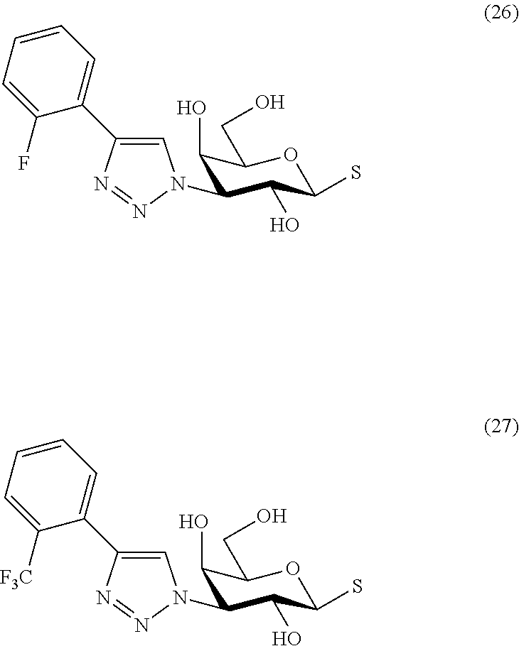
C1(O)C(N2C=C(C3=CC=CC=C3F)N=N2)C(O)C(S)OC1CO.C1(O)C(N2C=C(C3=CC=CC=C3[F3C])N=N2)C(O)C(S)OC1CO
